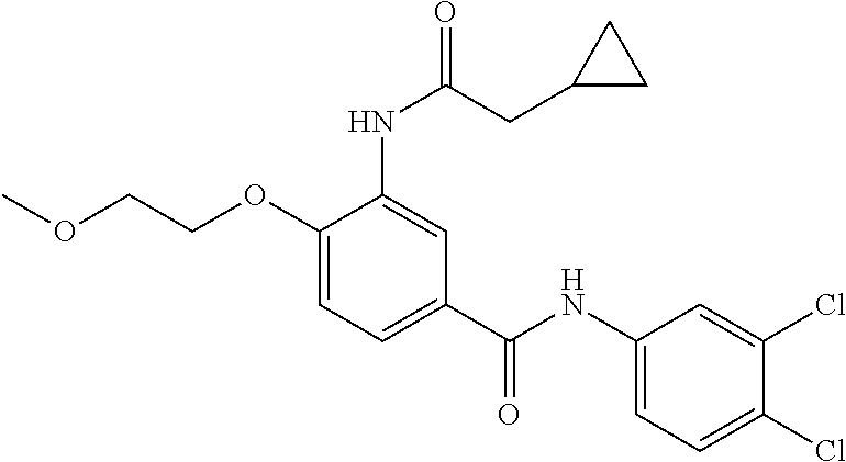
C1(OCCOC)=CC=C(C(NC2=CC=C(Cl)C(Cl)=C2)=O)C=C1NC(=O)CC1CC1
